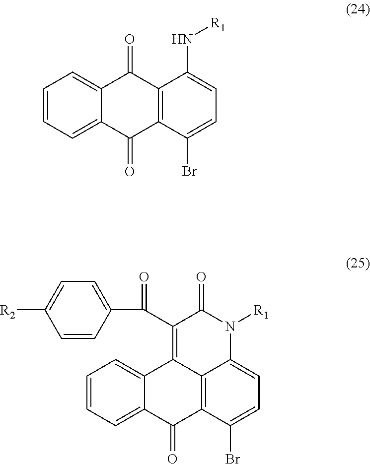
C1=CC=C2C(=C1)C(=O)C1=C(C2=O)C(Br)=CC=C1N[R1].C1=CC=C2C(=C1)C1=C(C(C3=CC=C([R2])C=C3)=O)C(=O)N([R1])C3=CC=C(Br)C(=C13)C2=O
